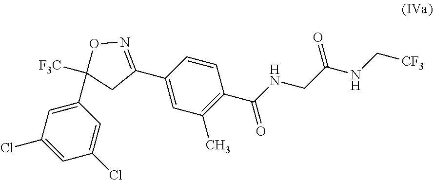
C1=CC(C(NCC(NC[CF3])=O)=O)=C(C)C=C1C1=NOC([F3C])(C2=CC(Cl)=CC(Cl)=C2)C1
